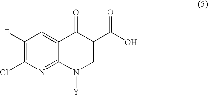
C1(F)=C(Cl)N=C2C(=C1)C(=O)C(C(O)=O)=CN2[Y]
